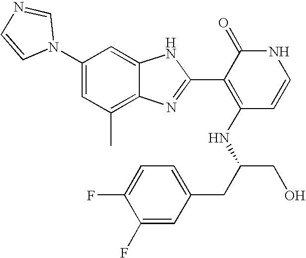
C1(C)=C2C(=CC(N3C=NC=C3)=C1)NC(C1=C(NC(CO)CC3=CC=C(F)C(F)=C3)C=CNC1=O)=N2
